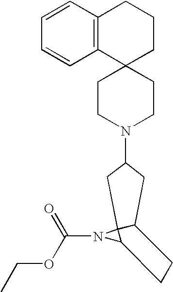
C12=C(C3(CCC1)CCN(C1CC4C5(N(C(OCC)=O)C5CC4)C1)CC3)C=CC=C2
